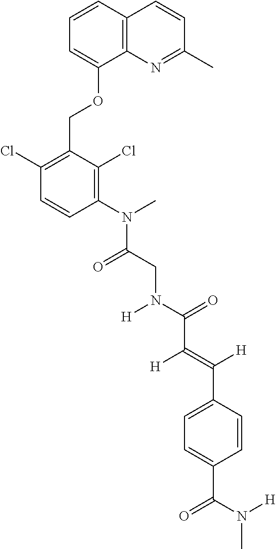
C1=CC2=C(C(OCC3=C(Cl)C=CC(N(C)C(CN(C(=O)C(=C([H])C4=CC=C(C(N([H])C)=O)C=C4)[H])[H])=O)=C3Cl)=C1)N=C(C)C=C2
